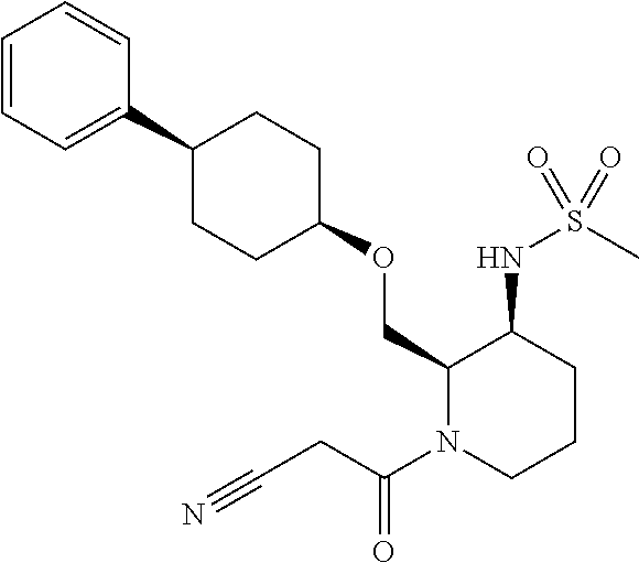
C1(OCC2C(NS(C)(=O)=O)CCCN2C(CC#N)=O)CCC(C2=CC=CC=C2)CC1
